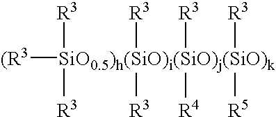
[(R3][SiO0.5)h(SiO)i(SiO)j(SiO)k]([R3])([R5])([R3])([R4])([R3])([R3])([R3])[R3]
